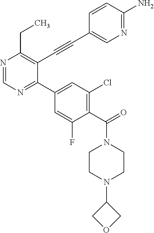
N1=CN=C(C2=CC(Cl)=C(C(N3CCN(C4COC4)CC3)=O)C(F)=C2)C(C#CC2=CN=C(N)C=C2)=C1CC
